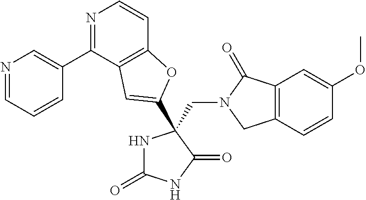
C(N1CC2=C(C1=O)C=C(OC)C=C2)C1(C2=CC3=C(C=CN=C3C3=CN=CC=C3)O2)NC(=O)NC1=O
